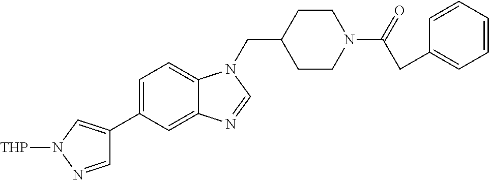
C1CN(C(=O)CC2=CC=CC=C2)CCC1CN1C2=CC=C(C3=CN([THP])N=C3)C=C2N=C1
